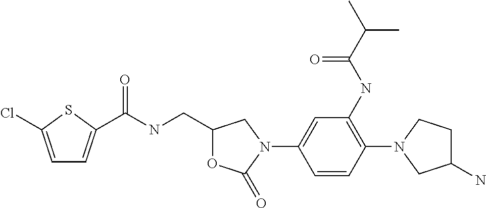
C1=C(Cl)SC(C(NCC2OC(=O)N(C3=CC(NC(C(C)C)=O)=C(N4CCC(N)C4)C=C3)C2)=O)=C1
